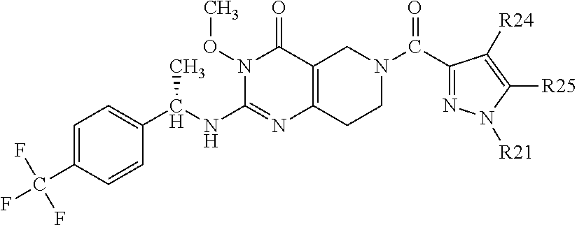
C1=C(C(F)(F)F)C=CC(C(NC2=NC3=C(C(=O)N2OC)CN(C(=O)C2=NN([R21])C([R25])=C2[R24])CC3)C)=C1
